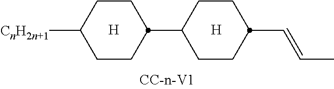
[H].[H].C1CC(C2CCC(C=CC)CC2)CCC1[CnH2n+1]
